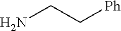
NCC[Ph]
